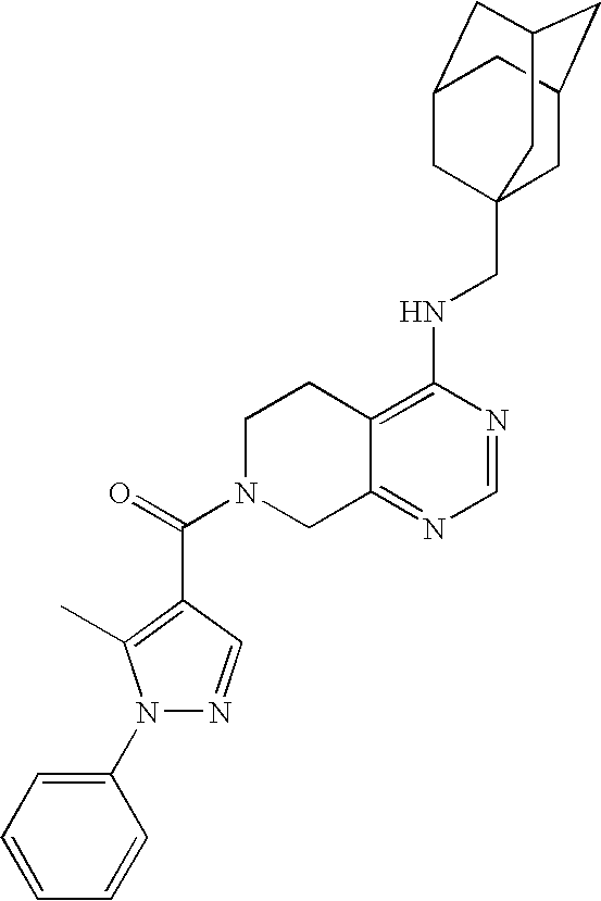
C12=C(NCC34CC5CC(CC(C3)C5)C4)N=CN=C1CN(C(=O)C1=C(C)N(C3=CC=CC=C3)N=C1)CC2
